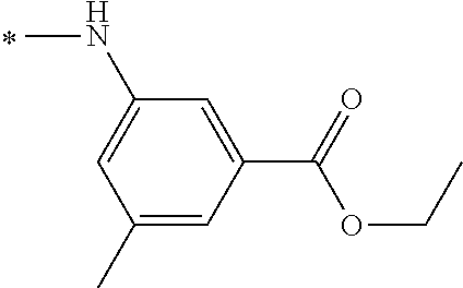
C1(C)=CC(C(=O)OCC)=CC(NC)=C1
